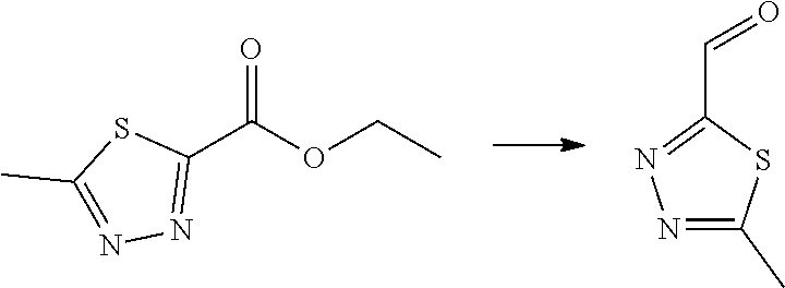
O=C(OCC)C1=NN=C(C)S1.N1=C(C)SC(C=O)=N1
